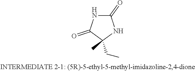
C1(CC)(C)NC(=O)NC1=O
